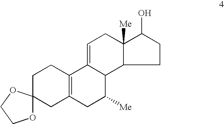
C1CC2=C(CC13OCCO3)CC([Me])C1C2=CCC2([Me])C1CCC2O
